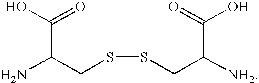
S(SCC([NH2])C(=O)O)CC(N)C(O)=O
